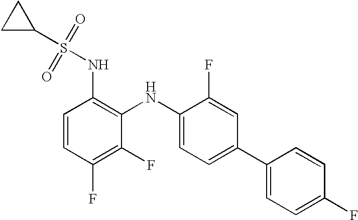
C1C(S(=O)(=O)NC2=C(NC3=CC=C(C4=CC=C(F)C=C4)C=C3F)C(F)=C(F)C=C2)C1
